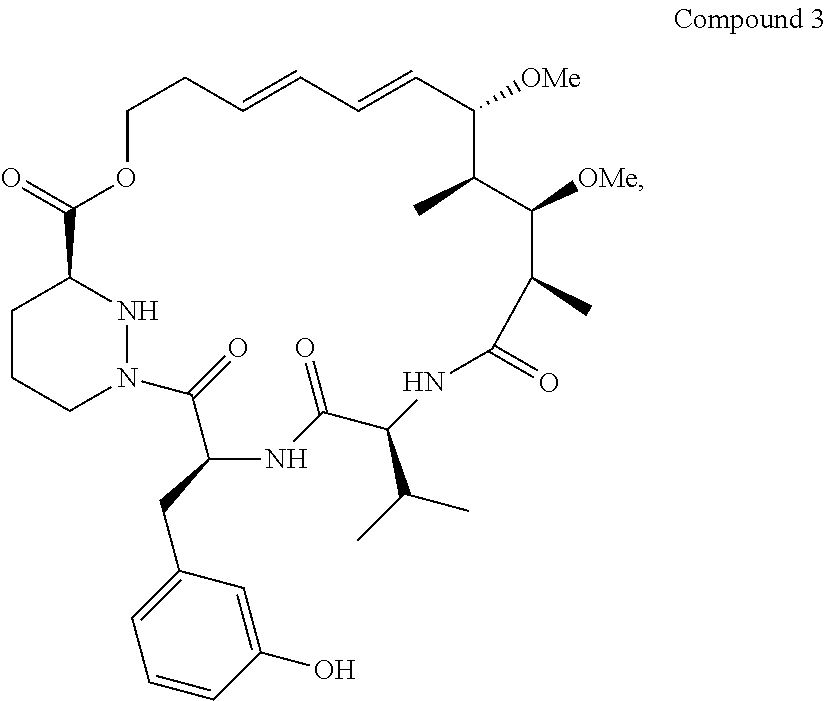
C1CCN2NC1C(=O)OCCC=CC=CC([OMe])C(C)C([OMe])C(C)C(=O)NC(C(C)C)C(=O)NC(CC1=CC=CC(O)=C1)C2=O
